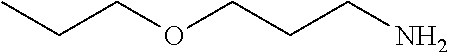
CCCOCCCN
